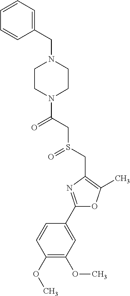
C1(C2=NC(CS(=O)CC(=O)N3CCN(CC4=CC=CC=C4)CC3)=C(C)O2)=CC(OC)=C(OC)C=C1
